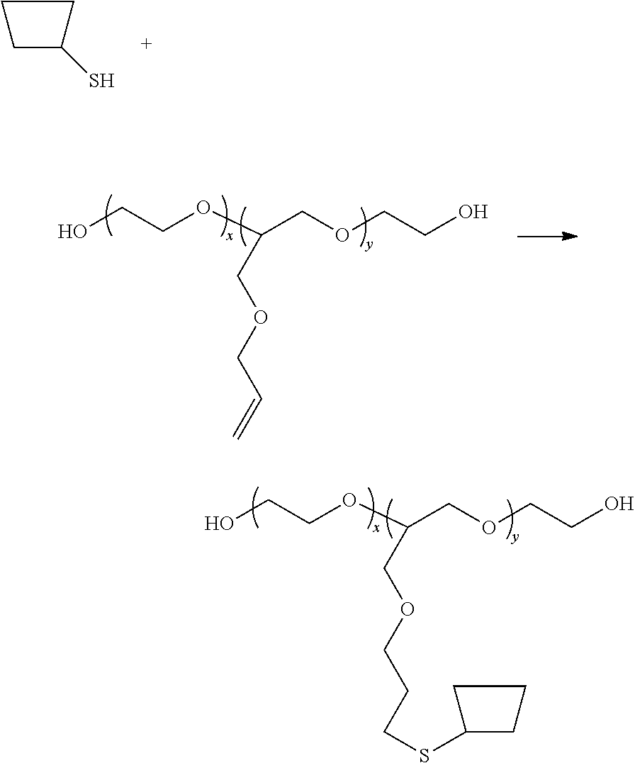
OCCOC(COCCO)COCCCSC1CCC1.C1C(S)CC1.OCCOC(COCCO)COCC=C
